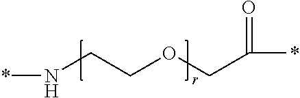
N(CCOCC(*)=O)*
